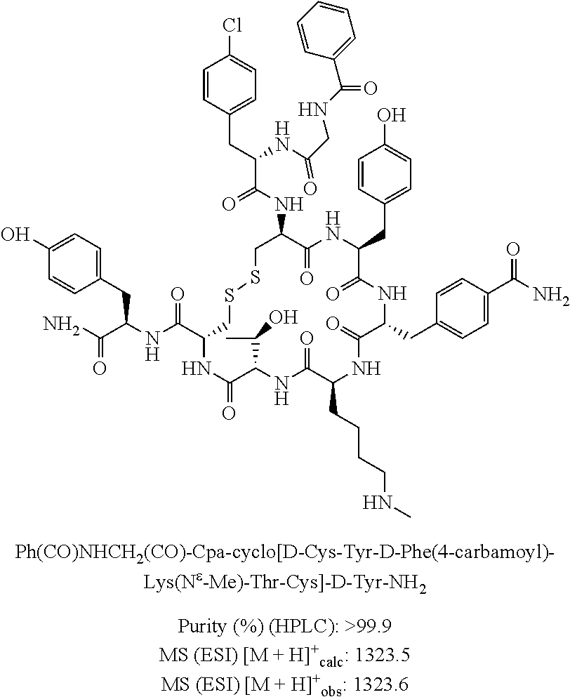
C1=CC(CC(C(NC2C(=O)NC(CC3=CC=C(O)C=C3)C(=O)NC(CC3=CC=C(C(N)=O)C=C3)C(=O)NC(CCCCNC)C(=O)NC(C(C)O)C(=O)NC(C(=O)NC(CC3=CC=C(O)C=C3)C(=O)N)CSSC2)=O)NC(CNC(C2=CC=CC=C2)=O)=O)=CC=C1Cl
